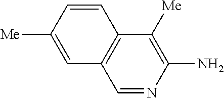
C1=NC(N)=C([Me])C2=C1C=C([Me])C=C2
